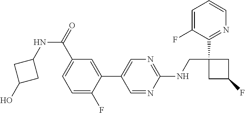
C1=NC(NCC2(C3=NC=CC=C3F)CC(F)C2)=NC=C1C1=CC(C(NC2CC(O)C2)=O)=CC=C1F
